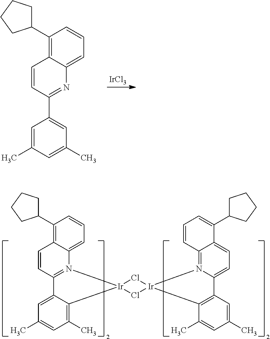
[IrCl3].C1=CC=C2C(=C1C1CCCC1)C=CC(C1=CC(C)=CC(C)=C1)=N2.C1(C2CCCC2)=C2C(=CC=C1)N1=C(C=C2)C2=CC(C)=CC(C)=C2[Ir]12Cl[Ir]1(Cl2)N2=C3C(=CC=C2C2=C1C(C)=CC(C)=C2)C(C1CCCC1)=CC=C3
